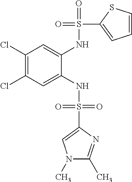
C1(Cl)=C(Cl)C=C(NS(=O)(=O)C2=CN(C)C(C)=N2)C(NS(=O)(C2=CC=CS2)=O)=C1
